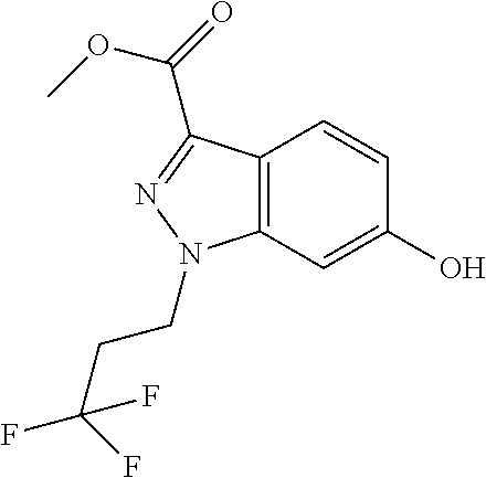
C12=C(C=C(O)C=C1)N(CCC(F)(F)F)N=C2C(=O)OC
